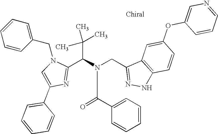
C(C(N(CC1=NNC2=C1C=C(OC1=CN=CC=C1)C=C2)C(C1=CC=CC=C1)=O)C1=NC(C2=CC=CC=C2)=CN1CC1=CC=CC=C1)(C)(C)C
